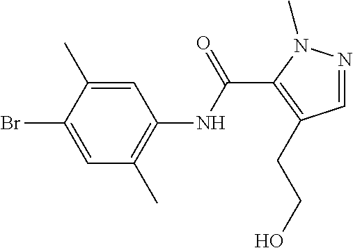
C1=NN(C)C(C(NC2=C(C)C=C(Br)C(C)=C2)=O)=C1CCO
